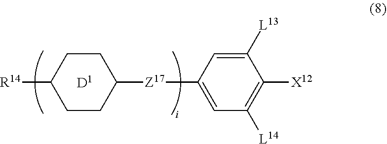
[R14]C1CCC([Z17]C2=CC([L14])=C([X12])C([L13])=C2)CC1
